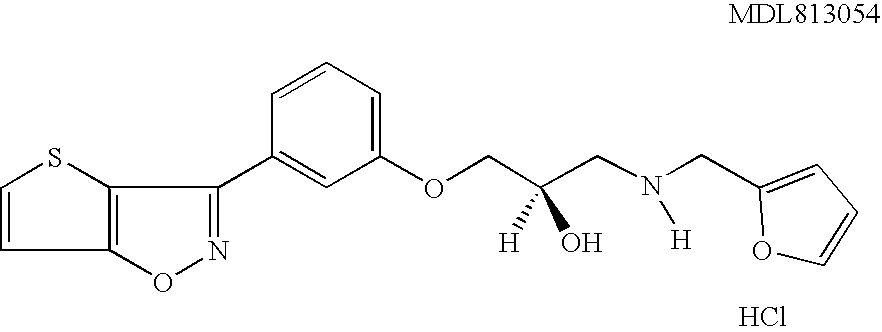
C1=CSC2=C1ON=C2C1=CC(OCC(CN(CC2=CC=CO2)[H])(O)[H])=CC=C1.Cl
